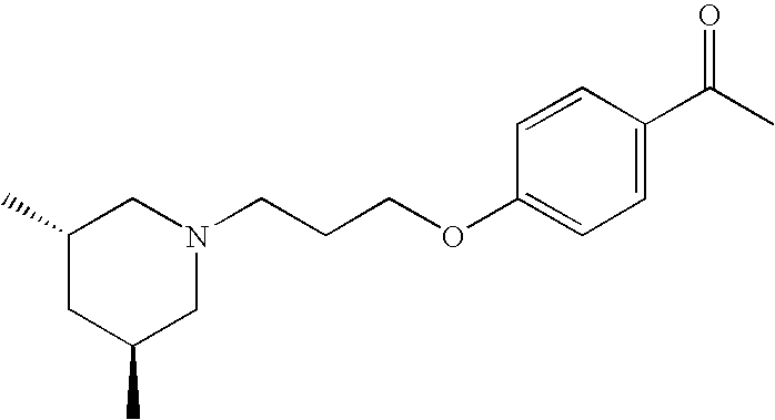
C1(C)CC(C)CN(CCCOC2=CC=C(C(C)=O)C=C2)C1
